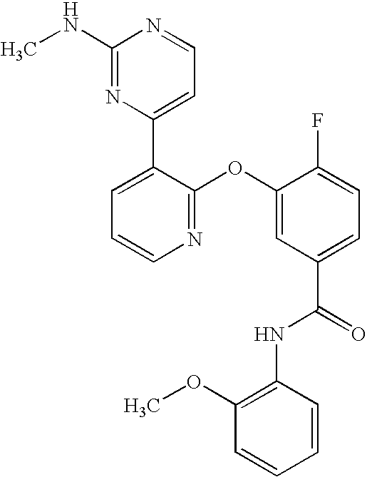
N1=C(OC2=CC(C(=O)NC3=C(OC)C=CC=C3)=CC=C2F)C(C2=CC=NC(NC)=N2)=CC=C1
